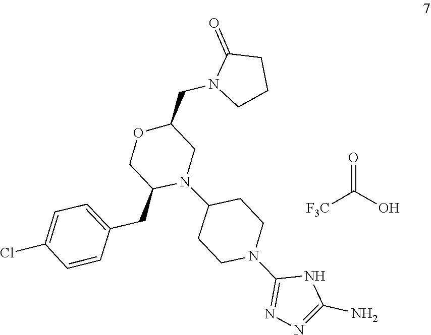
O=C(O)[F3C].C1(N2CCC(N3C(CC4=CC=C(Cl)C=C4)COC(CN4C(=O)CCC4)C3)CC2)=NN=C(N)N1
